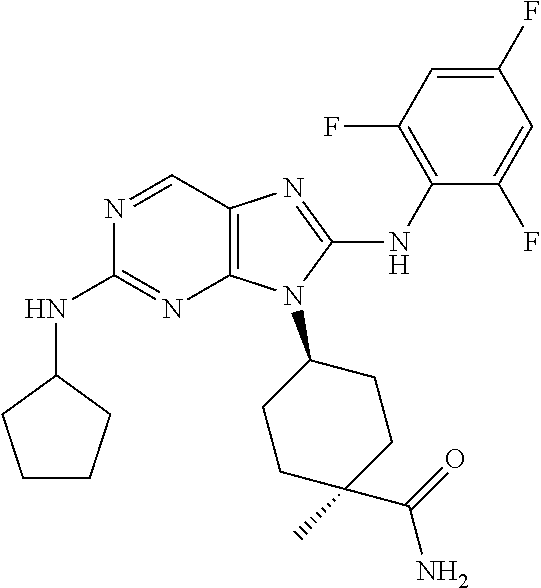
N1=CC2=C(N=C1NC1CCCC1)N(C1CCC(C)(C(=O)N)CC1)C(NC1=C(F)C=C(F)C=C1F)=N2
